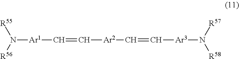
N([Ar1]C=C[Ar2]C=C[Ar3]N([R58])[R57])([R56])[R55]
